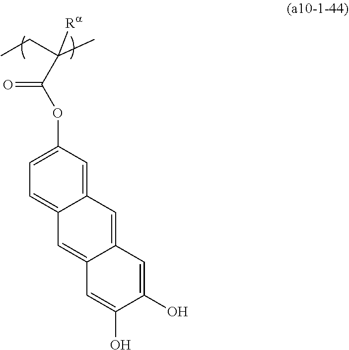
C(C(CC)(C)[Ra])(OC1=CC=C2C(=C1)C=C1C(=C2)C=C(O)C(O)=C1)=O
